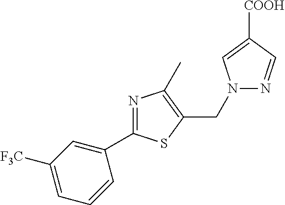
N1(CC2=C(C)N=C(C3=CC([F3C])=CC=C3)S2)N=CC([COOH])=C1
